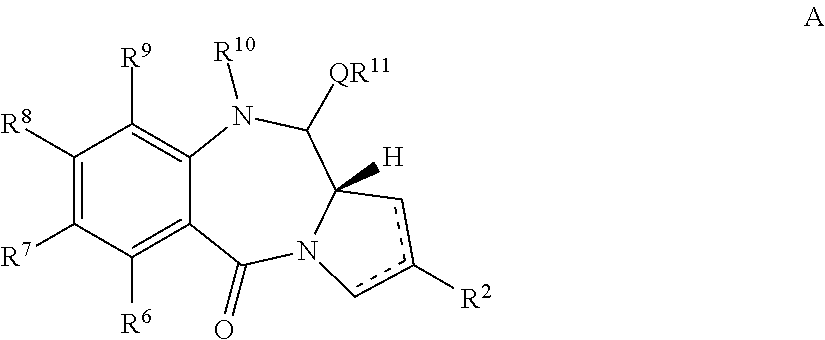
C1([R8])=C([R7])C([R6])=C2C(=C1[R9])N([R10])C([QR11])C1([H])N(C2=O)cc([R2])c1
